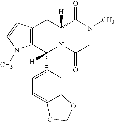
C12=C(C(C3=CC=C4C(=C3)OCO4)([H])N3C([H])(C1)C(=O)N(C)CC3=O)N(C)C=C2
